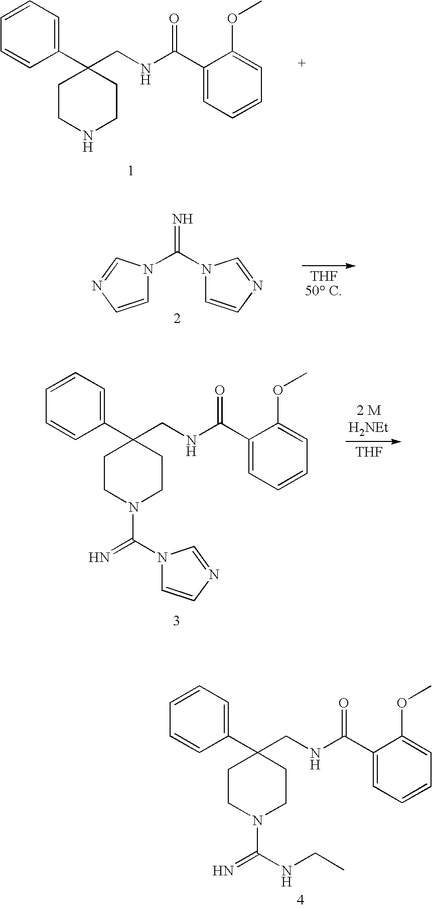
C1CNCCC1(CNC(C1=CC=CC=C1OC)=O)C1=CC=CC=C1.[THF50 C].C1=CN=CN1C(N1C=CN=C1)=N.C1CN(C(=N)N2C=CN=C2)CCC1(CNC(C1=CC=CC=C1OC)=O)C1=CC=CC=C1.[THF].C1CN(C(=N)NCC)CCC1(CNC(C1=CC=CC=C1OC)=O)C1=CC=CC=C1
